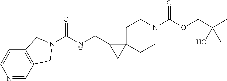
O=C(OCC(C)(O)C)N1CCC2(CC1)C(CNC(=O)N1CC3=C(C=CN=C3)C1)C2
